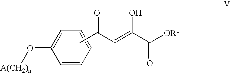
C1=C(O[A(CH2)n])C=CC=C1.CC(C=C(C([OR1])=O)O)=O
